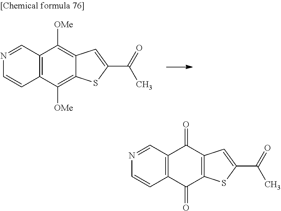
C12=C(C(=O)C3=C(C1=O)SC(C(=O)C)=C3)C=NC=C2.C12=C(C([OMe])=C3C(=C1[OMe])SC(C(=O)C)=C3)C=NC=C2
